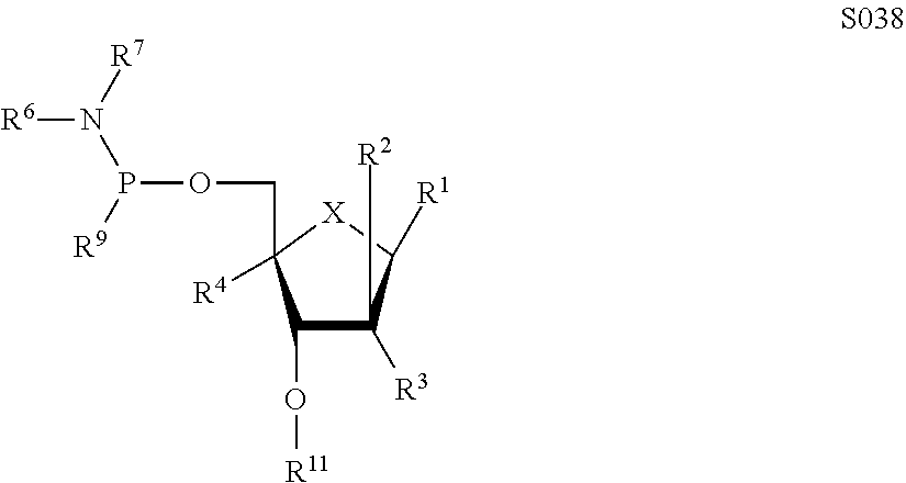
[R6]N([R7])P([R9])OCC1([R4])C(O[R11])C([R3])([R2])C([R1])[X]1
